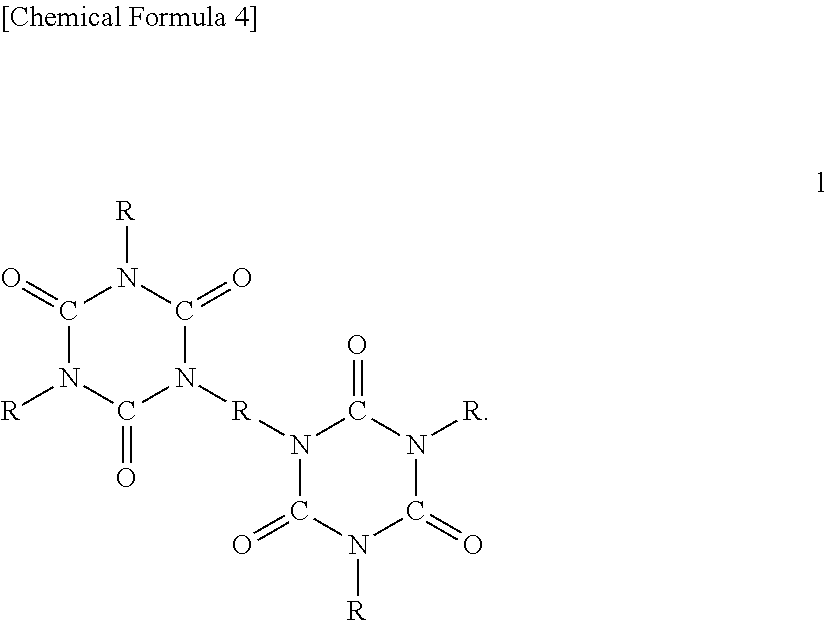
C1(=O)N([R])C(=O)N([R]N2C(=O)N([R])C(=O)N([R])C2=O)C(=O)N1[R]
